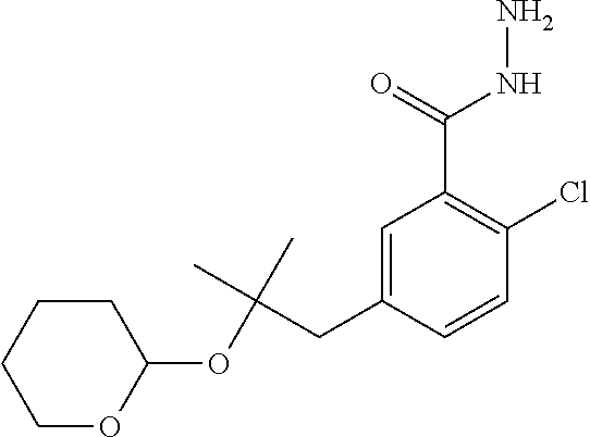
C1=C(CC(C)(C)OC2CCCCO2)C=CC(Cl)=C1C(NN)=O
